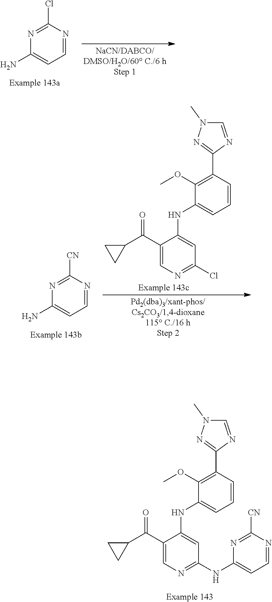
N1=C(Cl)N=CC=C1N.C1(OC)=C(C2=NN(C)C=N2)C=CC=C1NC1=CC(Cl)=NC=C1C(=O)C1CC1.N1=C([CN])N=CC=C1N.C1(C(C2CC2)=O)=CN=C(NC2=CC=NC([CN])=N2)C=C1NC1=CC=CC(C2=NN(C)C=N2)=C1OC
